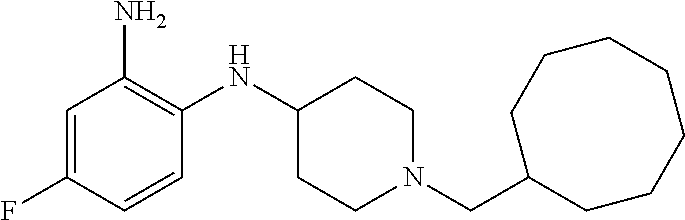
C(N1CCC(NC2=C(N)C=C(F)C=C2)CC1)C1CCCCCCC1
